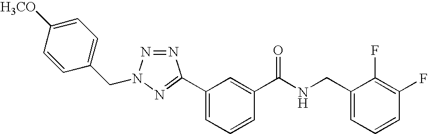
N1=NN(CC2=CC=C([H3CO])C=C2)N=C1C1=CC=CC(C(NCC2=CC=CC(F)=C2F)=O)=C1
